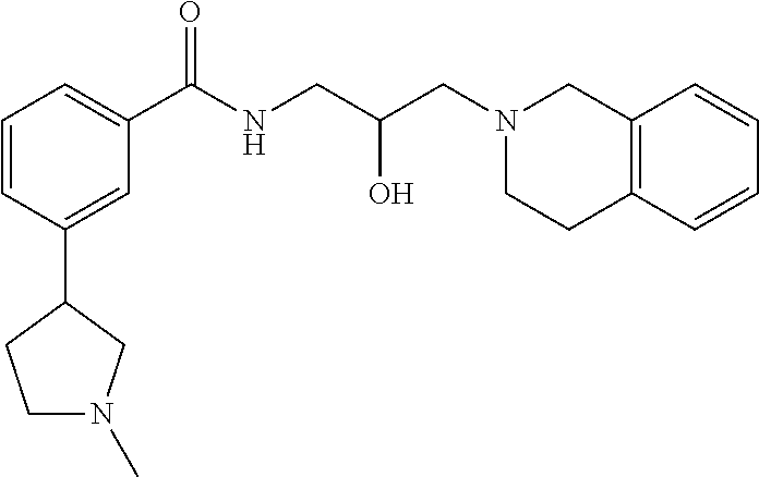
C12=C(C=CC=C1)CCN(CC(CNC(C1=CC=CC(C3CCN(C)C3)=C1)=O)O)C2
